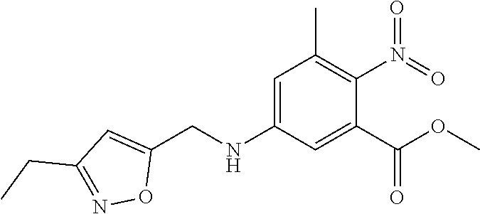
C1=C(NCC2=CC(CC)=NO2)C=C(C(=O)OC)C(N(=O)=O)=C1C
